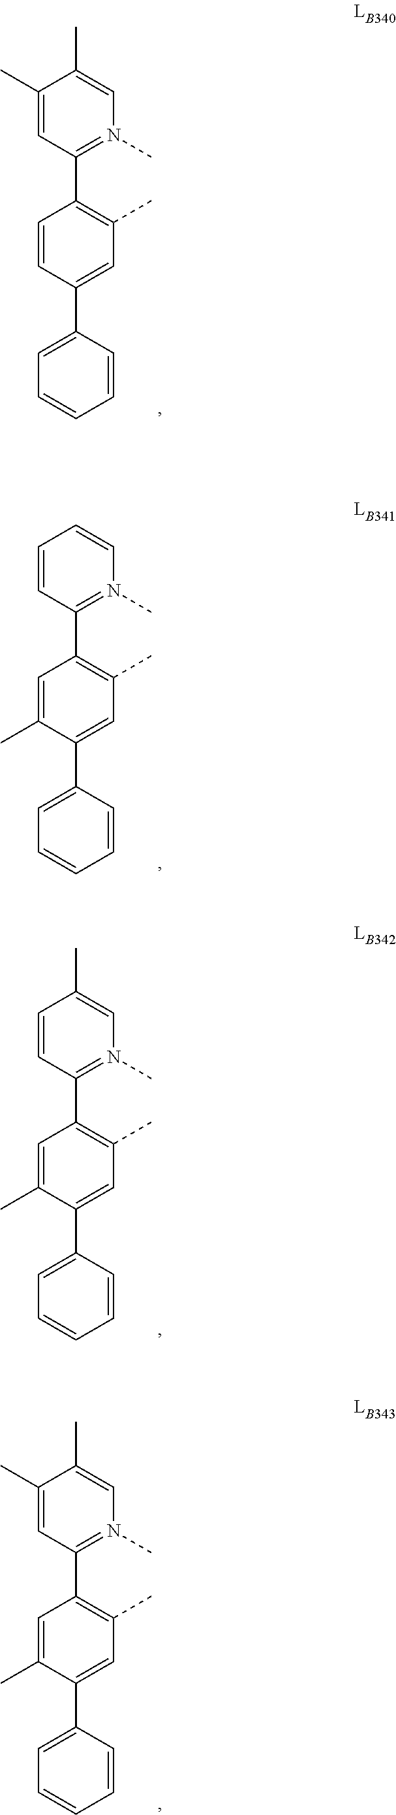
C1=C(C)C(C)=CN(C)=C1C1=C(C)C=C(C2=CC=CC=C2)C=C1.C1=CC=CN(C)=C1C1=C(C)C=C(C2=CC=CC=C2)C(C)=C1.C1=CC(C)=CN(C)=C1C1=C(C)C=C(C2=CC=CC=C2)C(C)=C1.C1=C(C)C(C)=CN(C)=C1C1=C(C)C=C(C2=CC=CC=C2)C(C)=C1
